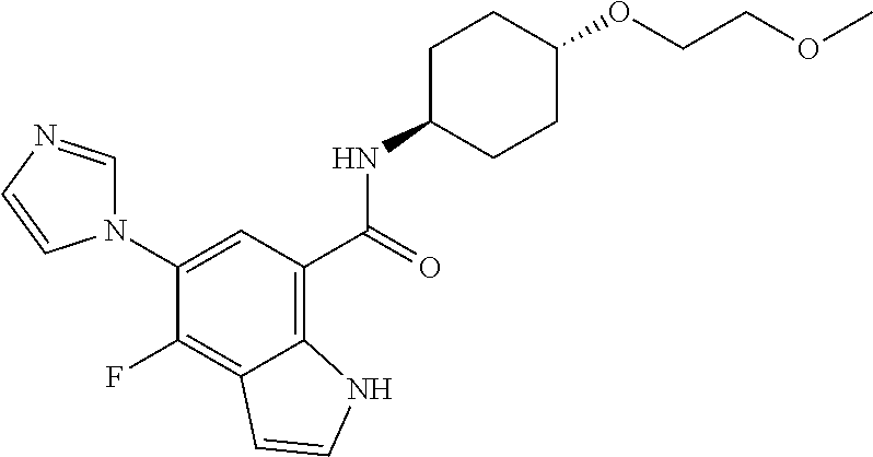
N1(C2=CC(C(NC3CCC(OCCOC)CC3)=O)=C3C(=C2F)C=CN3)C=NC=C1
